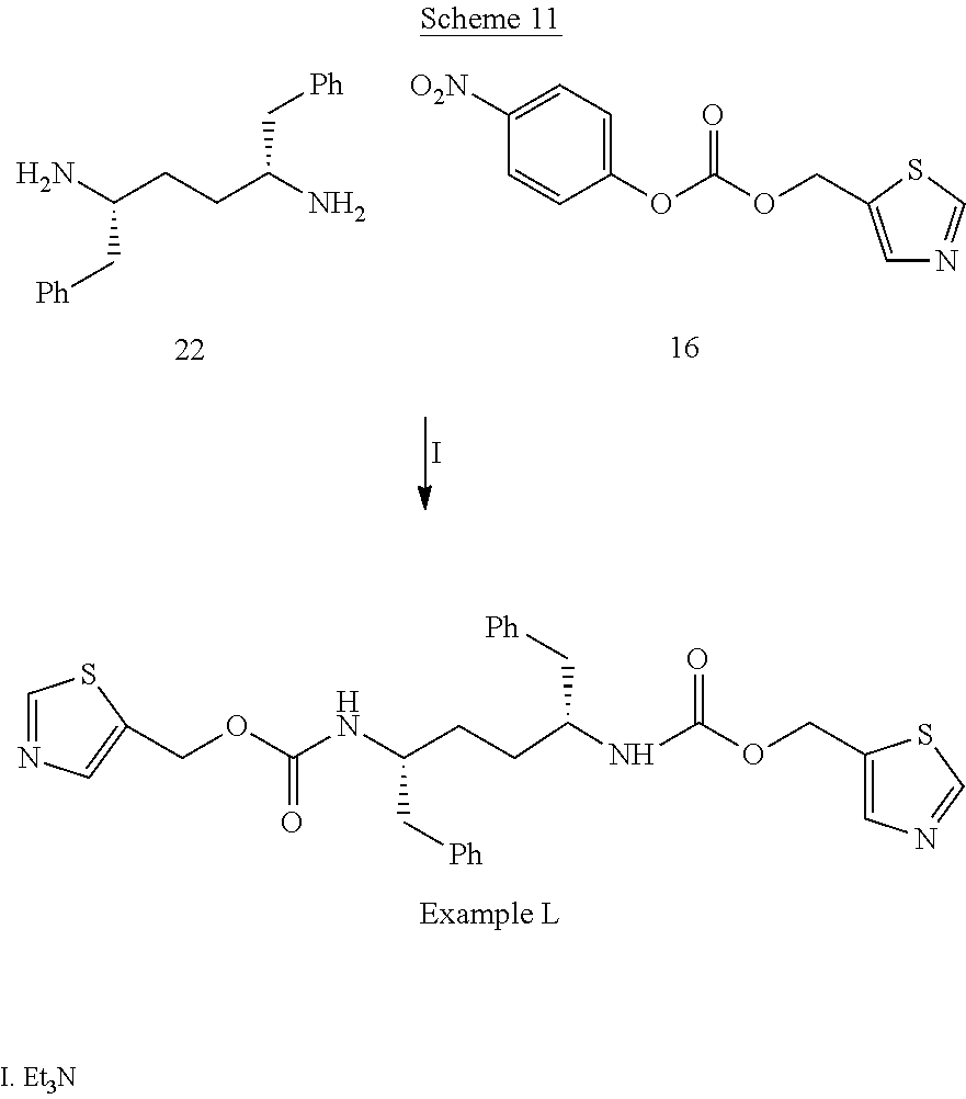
C1(COC(NC(C[Ph])CCC(C[Ph])NC(=O)OCC2=CN=CS2)=O)=CN=CS1.C1(OC(OCC2=CN=CS2)=O)=CC=C([O2N])C=C1.NC(CCC(N)C[Ph])C[Ph].I
